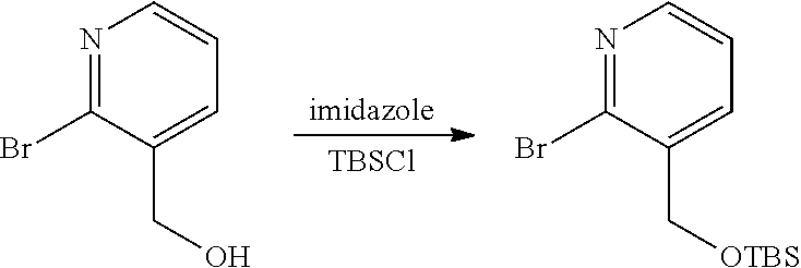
[TBSCl].N1=C(Br)C(CO)=CC=C1.N1=C(Br)C(C[OTBS])=CC=C1
